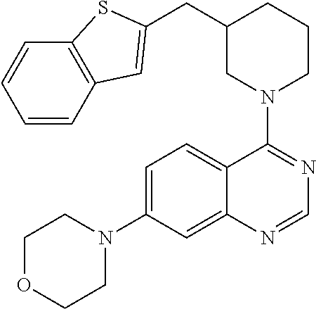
C1OCCN(C2=CC=C3C(=C2)N=CN=C3N2CCCC(CC3=CC4=C(C=CC=C4)S3)C2)C1
